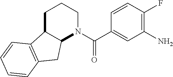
C1C2C(N(C(=O)C3=CC(N)=C(F)C=C3)CC1)CC1=C2C=CC=C1
